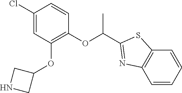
C1(Cl)=CC(OC2CNC2)=C(OC(C)C2=NC3=C(C=CC=C3)S2)C=C1
